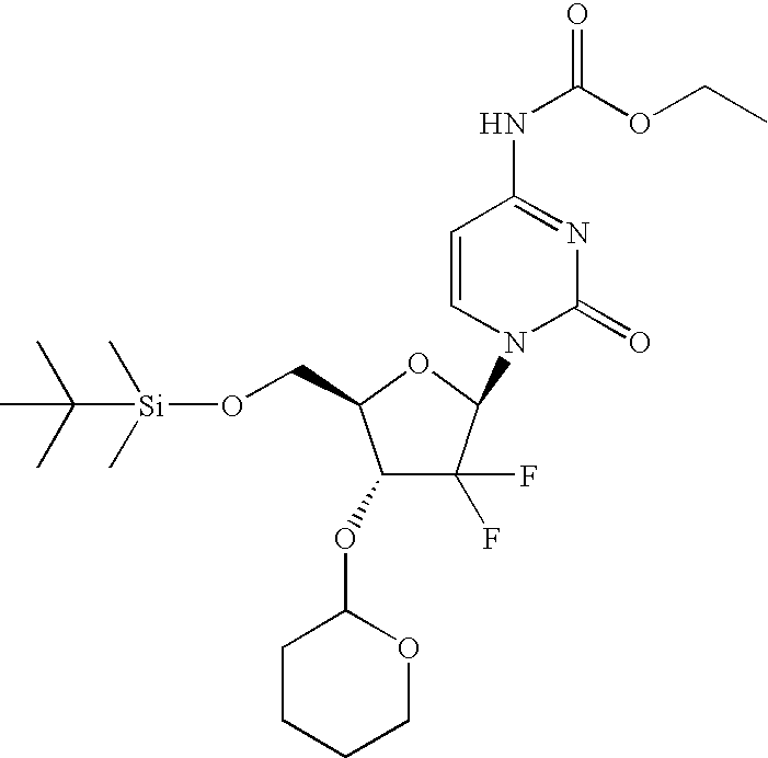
C1(OC2CCCCO2)C(F)(F)C(N2C(=O)N=C(NC(=O)OCC)C=C2)OC1CO[Si](C)(C)C(C)(C)C
